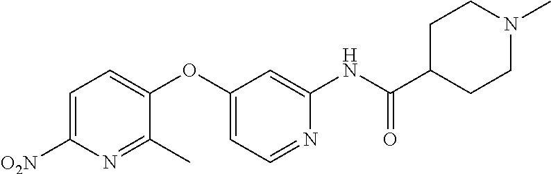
C1=C([O2N])N=C(C)C(OC2=CC=NC(NC(C3CCN(C)CC3)=O)=C2)=C1
